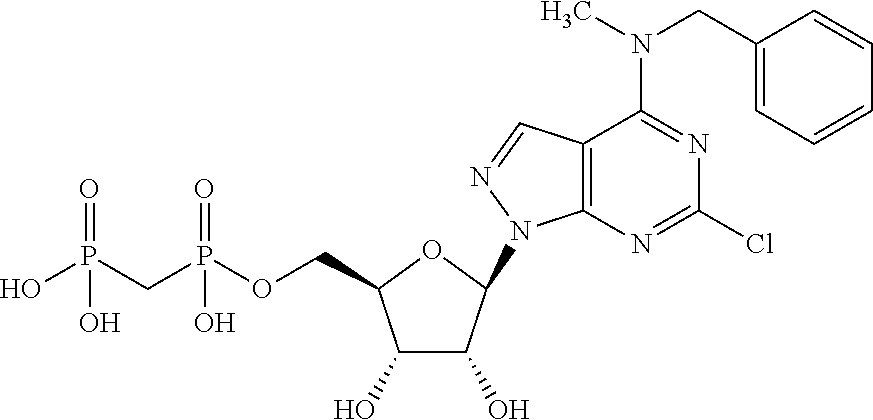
C1(O)C(O)C(N2C3=C(C=N2)C(N(CC2=CC=CC=C2)C)=NC(Cl)=N3)OC1COP(CP(O)(=O)O)(=O)O
